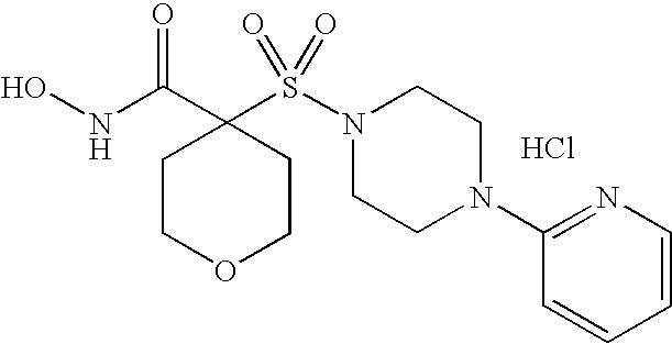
ONC(C1(S(N2CCN(C3=NC=CC=C3)CC2)(=O)=O)CCOCC1)=O.Cl
